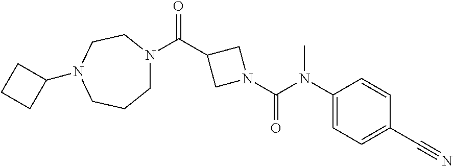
C(N1CC(C(=O)N2CCCN(C3CCC3)CC2)C1)(=O)N(C1=CC=C(C#N)C=C1)C
